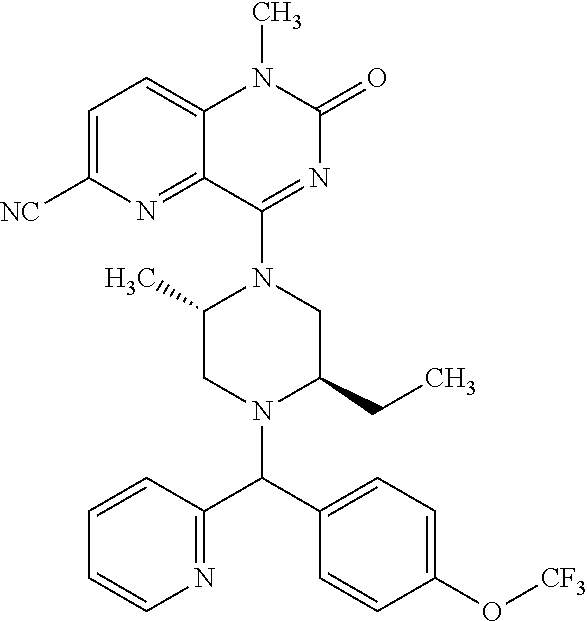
C1=C([NC])N=C2C(=C1)N(C)C(=O)N=C2N1C(C)CN(C(C2=CC=C(O[CF3])C=C2)C2=NC=CC=C2)C(CC)C1
